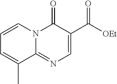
C1=C(C([OEt])=O)C(=O)N2C(=N1)C(C)=CC=C2
